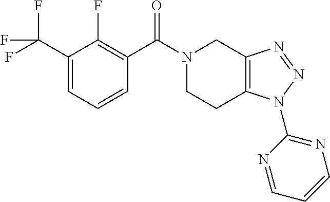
N1(C(C2=C(F)C(C(F)(F)F)=CC=C2)=O)CCC2=C(C1)N=NN2C1=NC=CC=N1
